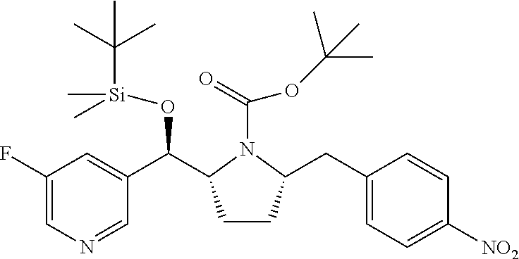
C1(F)=CN=CC(C(C2CCC(CC3=CC=C([NO2])C=C3)N2C(=O)OC(C)(C)C)O[Si](C(C)(C)C)(C)C)=C1
